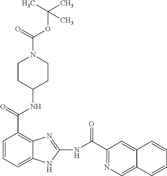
C1=CC=C2C(=C1C(NC1CCN(C(OC(C)(C)C)=O)CC1)=O)N=C(NC(C1=NC=C3C(=C1)C=CC=C3)=O)N2
